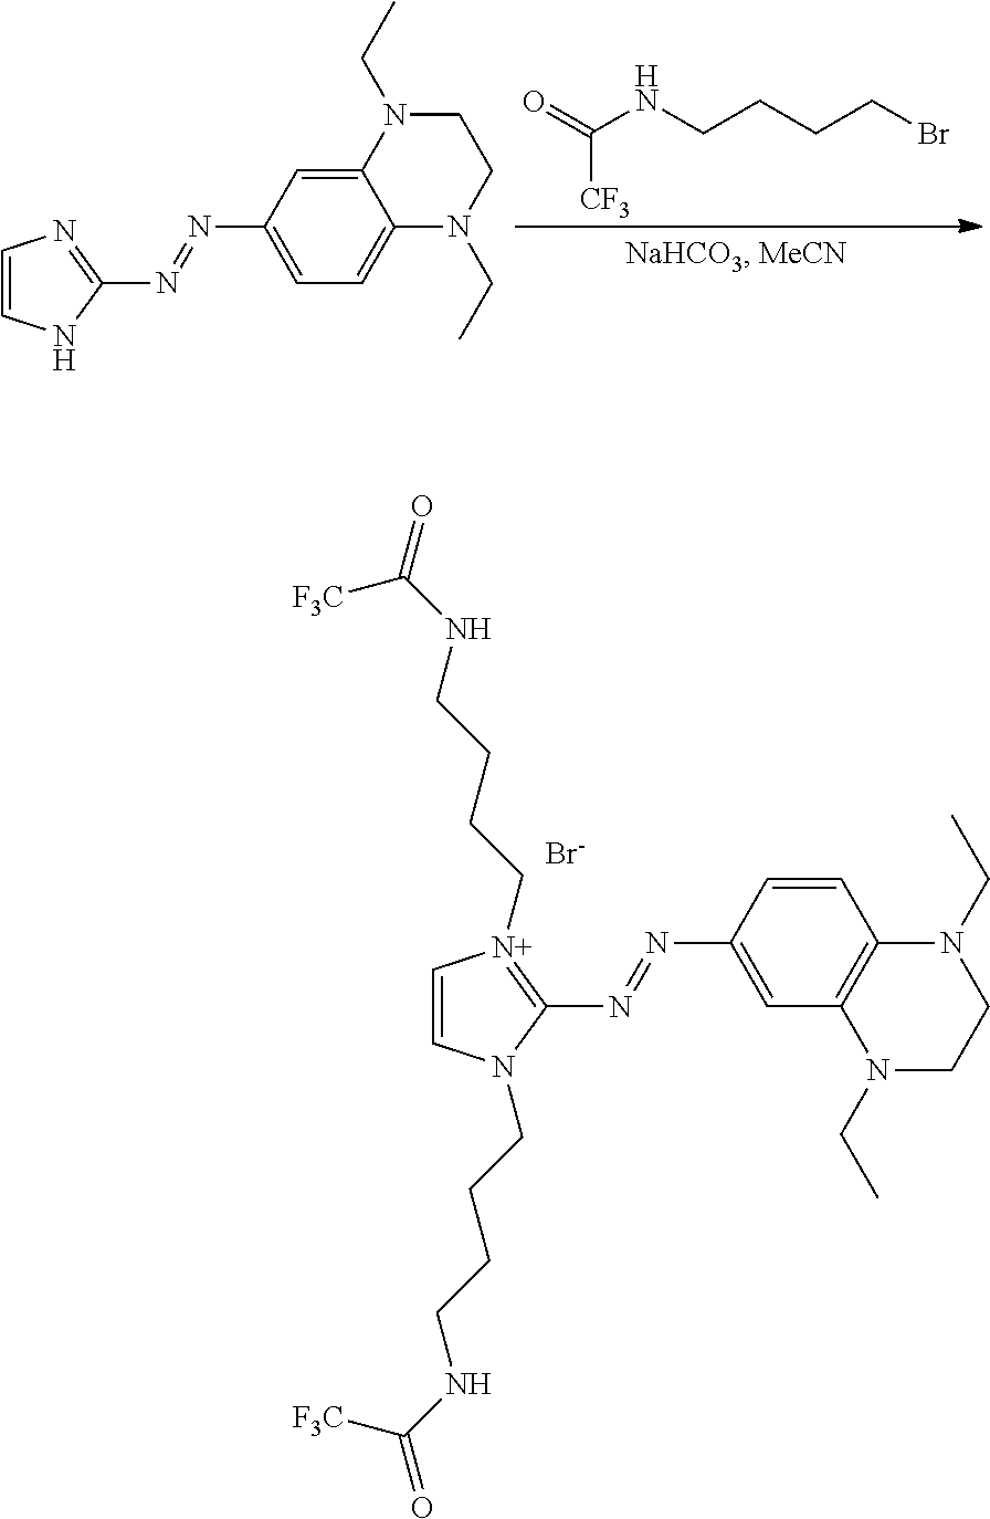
C1=CC(N=NC2=[N+](CCCCNC(=O)[F3C])C=CN2CCCCNC(=O)[F3C])=CC2=C1N(CC)CCN2CC.[Br-].C12=CC(N=NC3=NC=CN3)=CC=C1N(CC)CCN2CC.[CF3]C(NCCCCBr)=O
